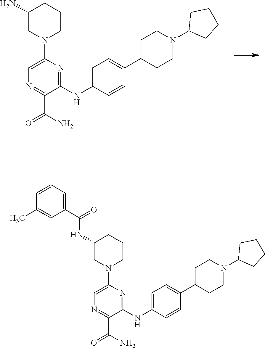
C1(N)CN(C2=CN=C(C(N)=O)C(NC3=CC=C(C4CCN(C5CCCC5)CC4)C=C3)=N2)CCC1.C1(NC(C2=CC=CC(C)=C2)=O)CN(C2=CN=C(C(N)=O)C(NC3=CC=C(C4CCN(C5CCCC5)CC4)C=C3)=N2)CCC1
